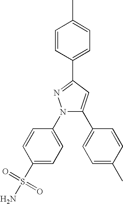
N1(C2=CC=C(S(N)(=O)=O)C=C2)C(C2=CC=C(C)C=C2)=CC(C2=CC=C(C)C=C2)=N1
